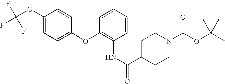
C1(OC(F)(F)F)=CC=C(OC2=C(NC(C3CCN(C(OC(C)(C)C)=O)CC3)=O)C=CC=C2)C=C1
